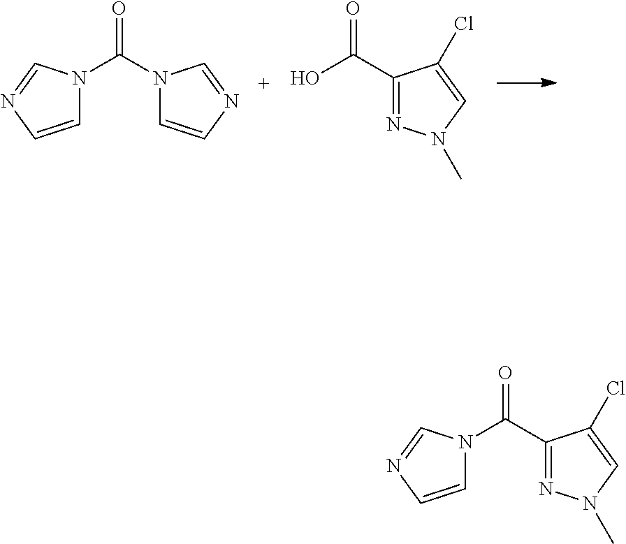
N1(C(=O)N2C=CN=C2)C=CN=C1.C1(C(=O)O)=NN(C)C=C1Cl.C1(C(=O)N2C=CN=C2)=NN(C)C=C1Cl
